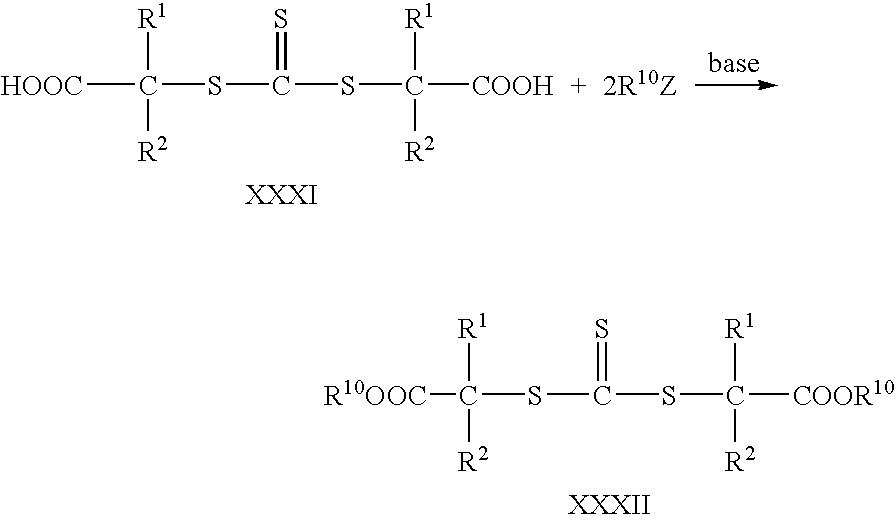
[HOOC]C([R1])([R2])SC(SC([COOH])([R1])[R2])=S.[R10OOC]C([R1])([R2])SC(SC([COOR10])([R1])[R2])=S
